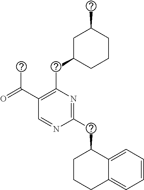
C1(CC2CCCC3=CC=CC=C23)=NC(CC2CCCC(C)C2)=C(C(=O)C)C=N1
